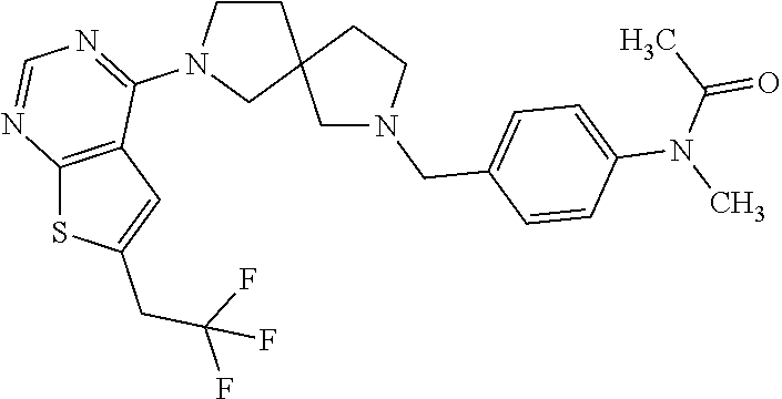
C1CN(C2=NC=NC3=C2C=C(CC(F)(F)F)S3)CC12CN(CC1=CC=C(N(C(=O)C)C)C=C1)CC2
